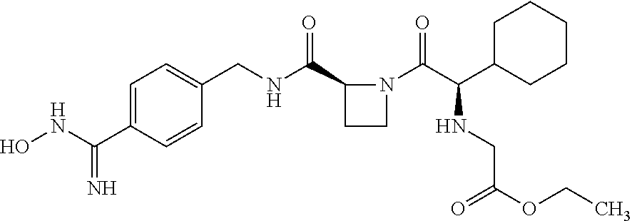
ONC(C1=CC=C(CNC(C2CCN2C(C(C2CCCCC2)NCC(=O)OCC)=O)=O)C=C1)=N
